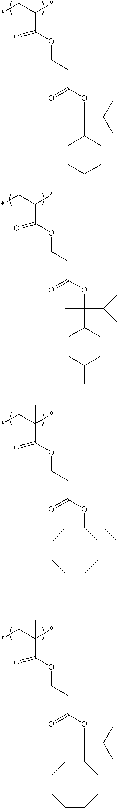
CC(C(C)C)(C1CCCCC1)OC(CCOC(C(C*)*)=O)=O.CC(C(C)C)(C1CCC(C)CC1)OC(CCOC(C(C*)*)=O)=O.C(C(OCCC(=O)OC1(CC)CCCCCCC1)=O)(C*)(*)C.C(C(OCCC(=O)OC(C)(C1CCCCCCC1)C(C)C)=O)(C*)(*)C
